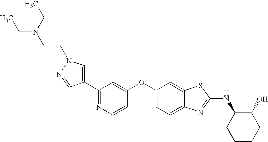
N1=C(C2=CN(CCN(CC)CC)N=C2)C=C(OC2=CC=C3C(=C2)SC(NC2CCCCC2O)=N3)C=C1
